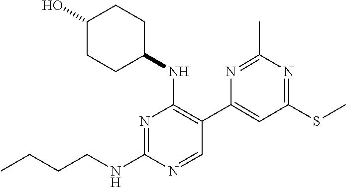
N1=C(NCCCC)N=CC(C2=CC(SC)=NC(C)=N2)=C1NC1CCC(O)CC1
